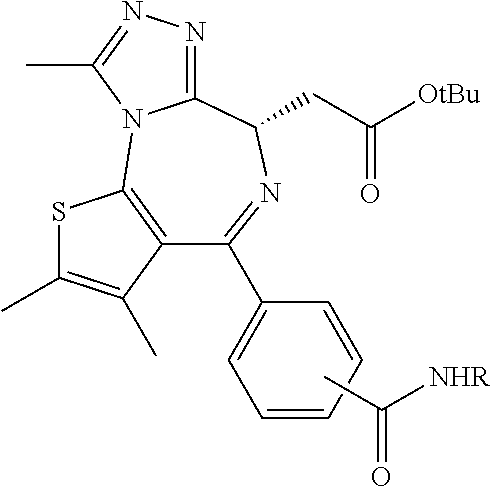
C1(C2=CC=CC=C2)=NC(CC([OtBu])=O)C2=NN=C(C)N2C2=C1C(C)=C(C)S2.CC([NHR])=O
